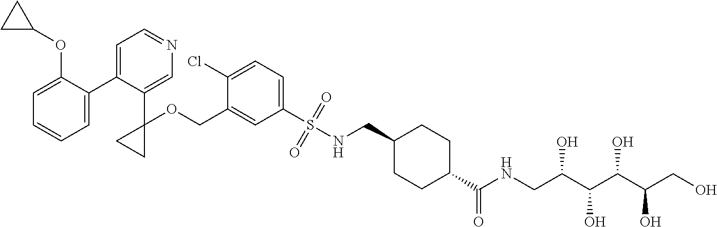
C1=C(C2=CC=NC=C2C2(OCC3=CC(S(=O)(=O)NCC4CCC(C(NCC(C(C(C(CO)O)O)O)O)=O)CC4)=CC=C3Cl)CC2)C(OC2CC2)=CC=C1
